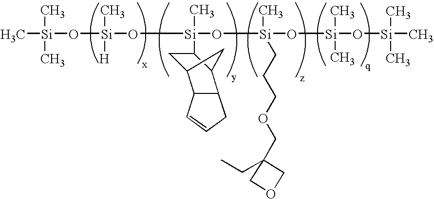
C[Si](C)(C)O[Si](O[Si](C)(C1CC2CC1C1C2C=CC1)O[Si](C)(CCCOCC1(CC)COC1)O[Si](C)(C)O[Si](C)(C)C)(C)[H]
